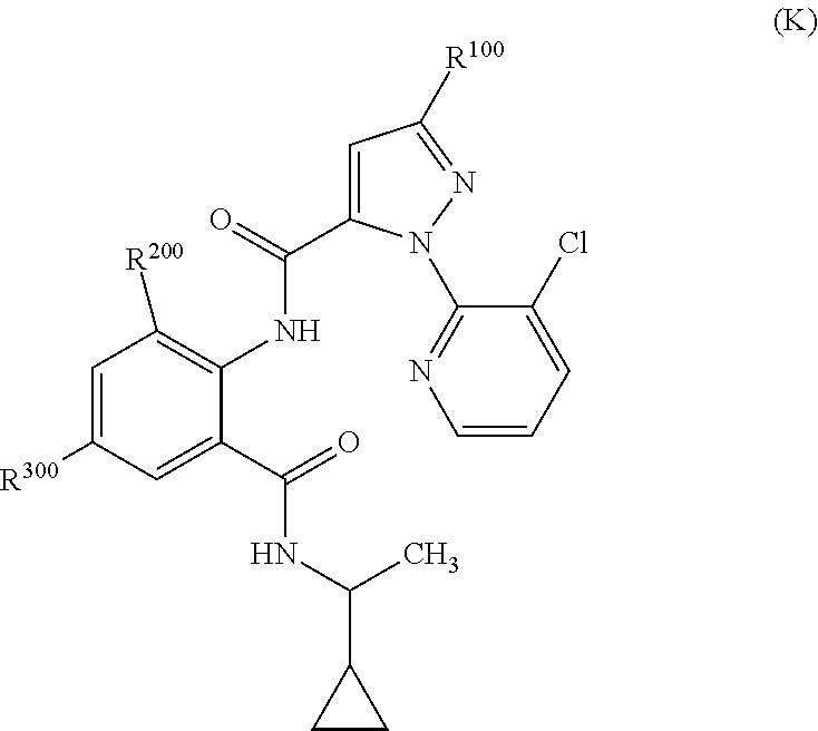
C1=C([R300])C=C(C(NC(C2CC2)C)=O)C(NC(=O)C2=CC([R100])=NN2C2=NC=CC=C2Cl)=C1[R200]
